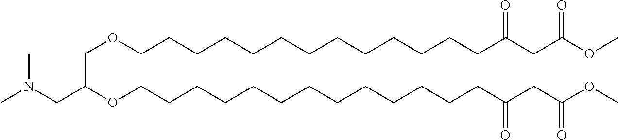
C(OCCCCCCCCCCCCCC(CC(OC)=O)=O)C(OCCCCCCCCCCCCCC(CC(OC)=O)=O)CN(C)C
